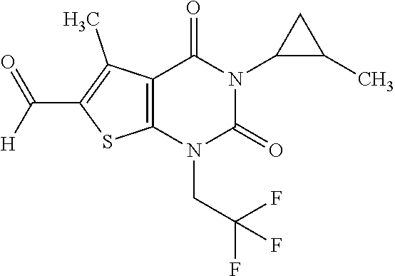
C12=C(N(CC(F)(F)F)C(=O)N(C3C(C)C3)C1=O)SC(C([H])=O)=C2C
